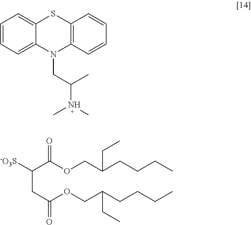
C1=CC=C2C(=C1)SC1=C(N2CC(N(C)C)C)C=CC=C1.[-O3S]C(C(OCC(CCCC)CC)=O)CC(OCC(CCCC)CC)=O
